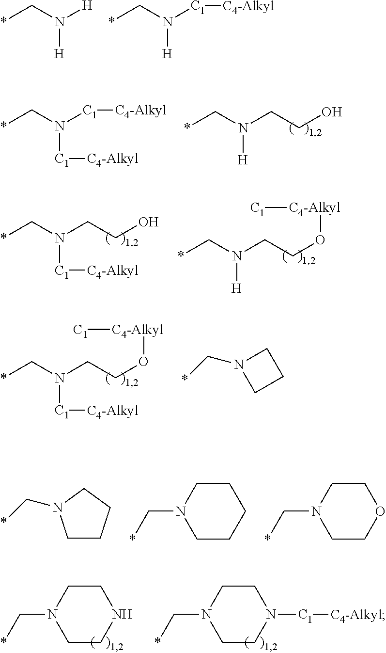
*CN([H])[H].*CN([H])[C1][C4-Alkyl].*CN([H])CCO.*CN([C1][C4-Alkyl])[C1][C4-Alkyl].*CN([C1][C4-Alkyl])CCO.*CN([H])CCO[C4-Alkyl][C1].*CN([C1][C4-Alkyl])CCO[C4-Alkyl][C1].N1(C*)CCC1.C1CCCN1C*.C1CCCCN1C*.C1COCCN1C*.C1CNCCN1C*.C1CN([C1][C4-Alkyl])CCN1C*
